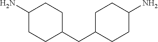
C1C(CC2CCC(N)CC2)CCC(N)C1
